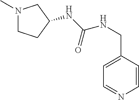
N1(C)CCC(NC(=O)NCC2=CC=NC=C2)C1
